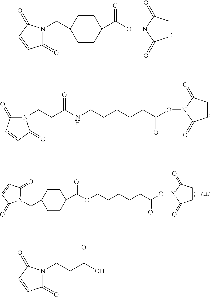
C1(=O)N(CC2CCC(C(=O)ON3C(=O)CCC3=O)CC2)C(=O)C=C1.O(N1C(=O)CCC1=O)C(CCCCCNC(CCN1C(=O)C=CC1=O)=O)=O.O(N1C(=O)CCC1=O)C(CCCCCOC(=O)C1CCC(CN2C(=O)C=CC2=O)CC1)=O.C1(=O)N(CCC(=O)[OH])C(=O)C=C1
